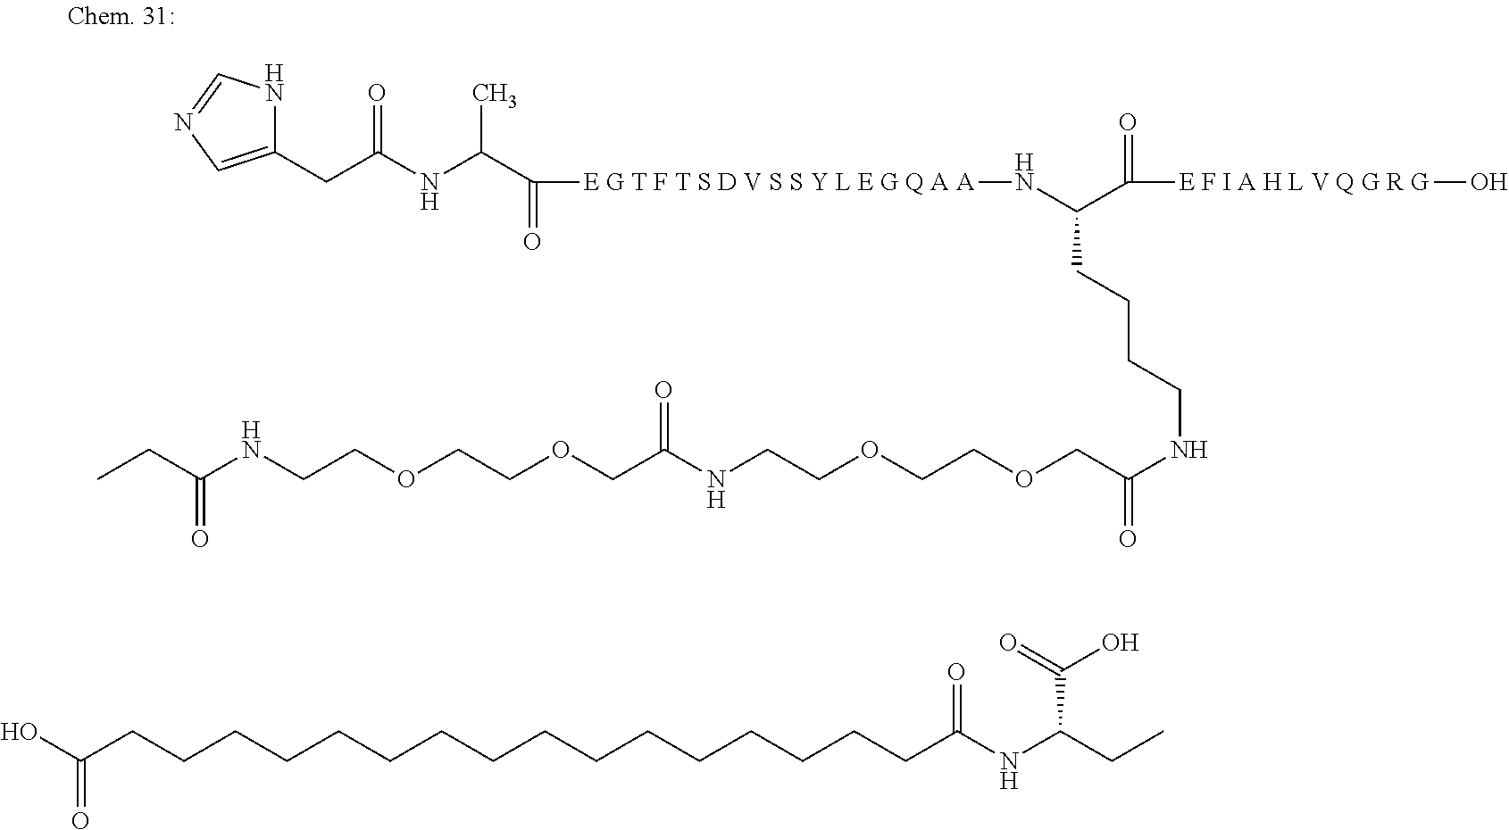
C1(CC(NC(C([E G T F T S D V S S Y L E G Q A A]NC(C([E F I A H L V Q G R G]O)=O)CCCCNC(=O)COCCOCCNC(COCCOCCNC(CC)=O)=O)=O)C)=O)=CN=CN1.C(CCCCCCCCCCCCCCC(O)=O)CC(NC(CC)C(=O)O)=O
